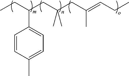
C(C1=CC=C(C)C=C1)(CC(CC(=CCC)C)(C)C)CC
